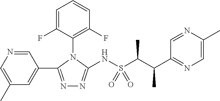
C1(C)=CN=CC(C2=NN=C(NS(C(C(C3=NC=C(C)N=C3)C)C)(=O)=O)N2C2=C(F)C=CC=C2F)=C1
